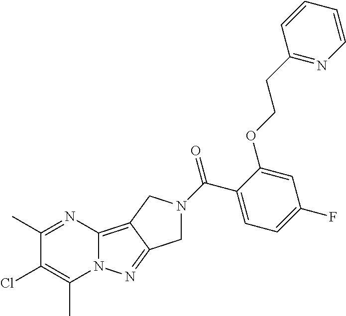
C1(C)=NC2=C3C(=NN2C(C)=C1Cl)CN(C(=O)C1=CC=C(F)C=C1OCCC1=NC=CC=C1)C3
